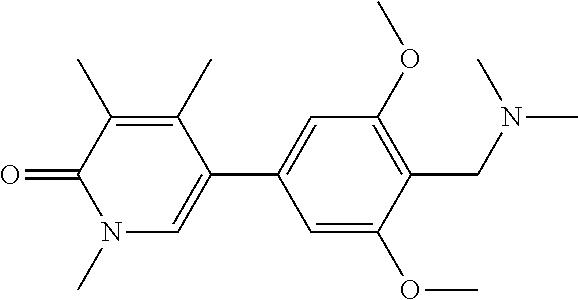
O=C1N(C)C=C(C2=CC(OC)=C(CN(C)C)C(OC)=C2)C(C)=C1C
